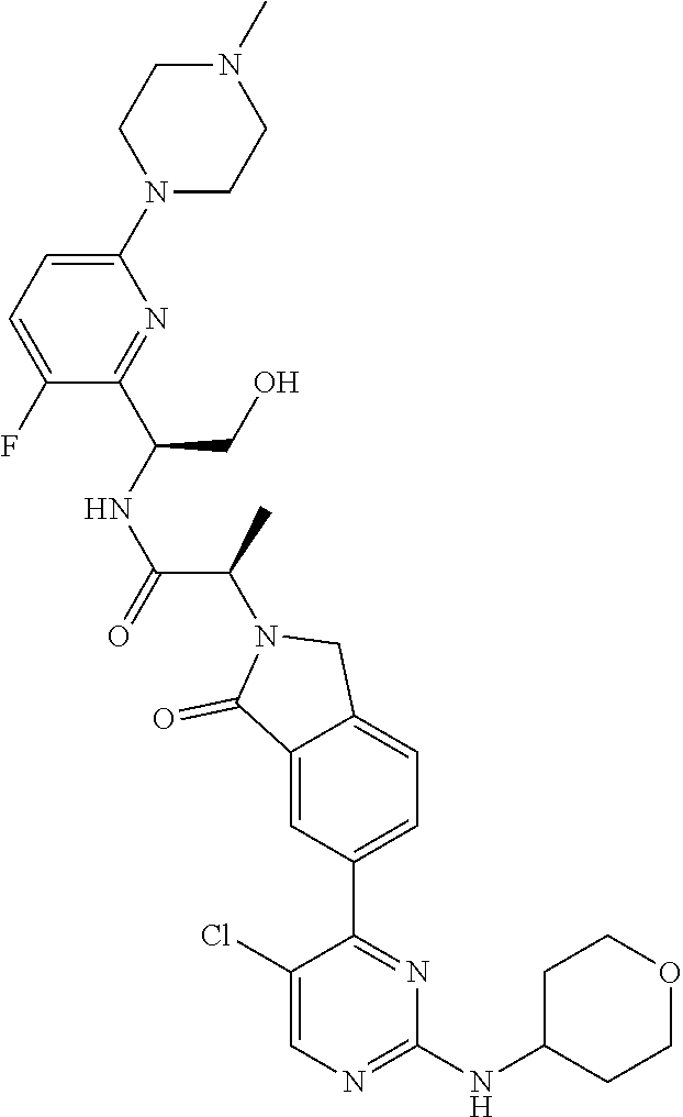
C12=CC(C3=NC(NC4CCOCC4)=NC=C3Cl)=CC=C1CN(C(C)C(=O)NC(CO)C1=NC(N3CCN(C)CC3)=CC=C1F)C2=O
